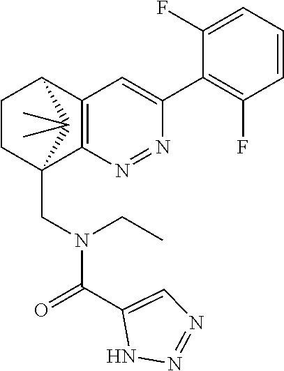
N1=NC2=C(C=C1C1=C(F)C=CC=C1F)C1CCC2(CN(C(=O)C2=CN=NN2)CC)C1(C)C
